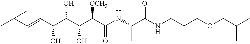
CC(C)(C=CC(O)C(O)C(O)C([OCH3])C(=O)NC(C)C(=O)NCCCOCC(C)C)C
